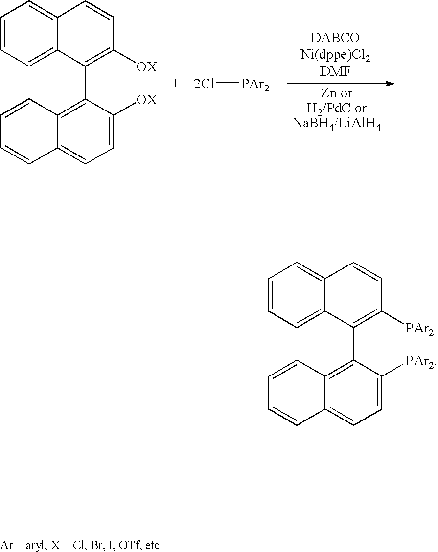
C1=CC=C2C(=C1)C=CC([OX])=C2C1=C2C(=CC=C1[OX])C=CC=C2.[2Cl][PAr2].C1=CC=C2C(=C1)C=CC([PAr2])=C2C1=C2C(=CC=C1[PAr2])C=CC=C2
